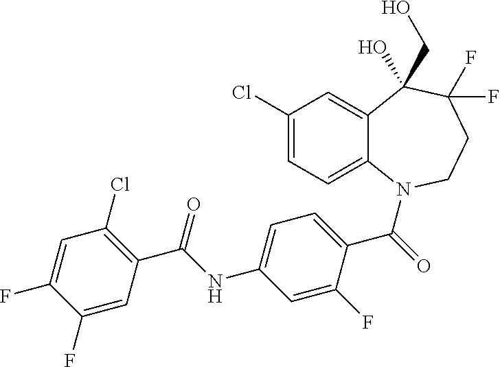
C12=CC(Cl)=CC=C1N(C(=O)C1=CC=C(NC(C3=C(Cl)C=C(F)C(F)=C3)=O)C=C1F)CCC(F)(F)C2(CO)O
